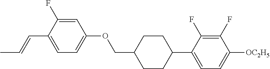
C1=C(F)C(C=CC)=CC=C1OCC1CCC(C2=CC=C([OC2H5])C(F)=C2F)CC1
